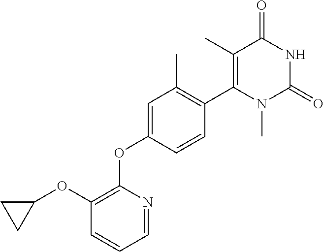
C1=NC(OC2=CC(C)=C(C3=C(C)C(=O)NC(=O)N3C)C=C2)=C(OC2CC2)C=C1
